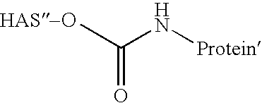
C(=O)(N[Protein])C.[HAS-O]
